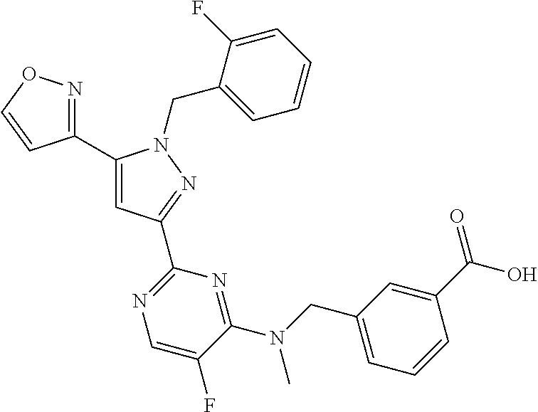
C1(C2=CC(C3=NC=C(F)C(N(CC4=CC=CC(C(O)=O)=C4)C)=N3)=NN2CC2=CC=CC=C2F)=NOC=C1
